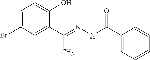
C1=C(Br)C=C(C(C)=NNC(=O)C2=CC=CC=C2)C(O)=C1
